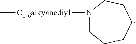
C[C1-6alkyanediyl]N1CCCCCC1
